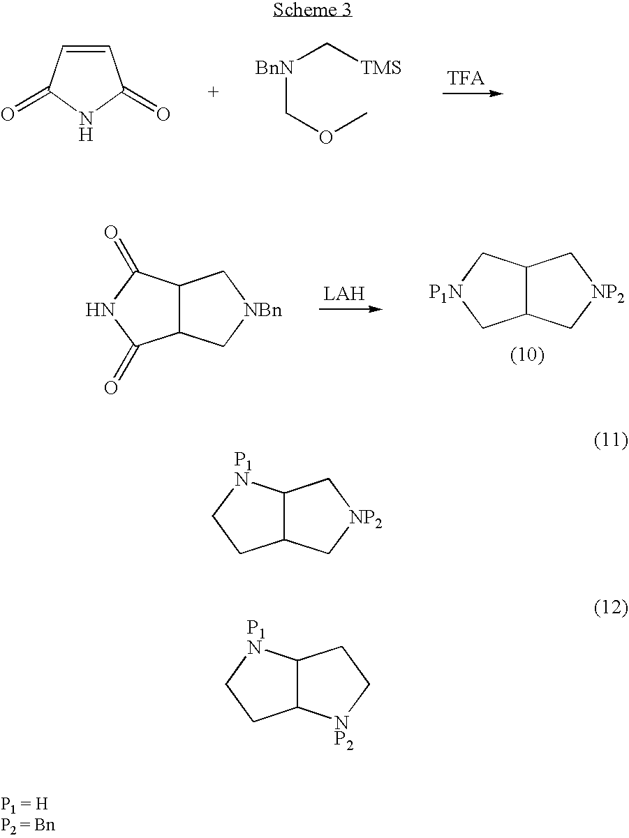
C1=CC(=O)NC1=O.[BnN](COC)C[TMS].C12C(C[P1N]C1)C[NP2]C2.C12C(C(=O)NC1=O)C[NBn]C2.C12C([P1N]CC1)C[NP2]C2.C12C([P1N]CC1)CC[NP2]2
